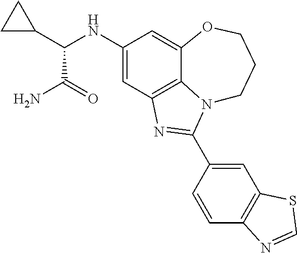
C1(NC(C2CC2)C(N)=O)=CC2=C3C(=C1)OCCCN3C(C1=CC3=C(C=C1)N=CS3)=N2
